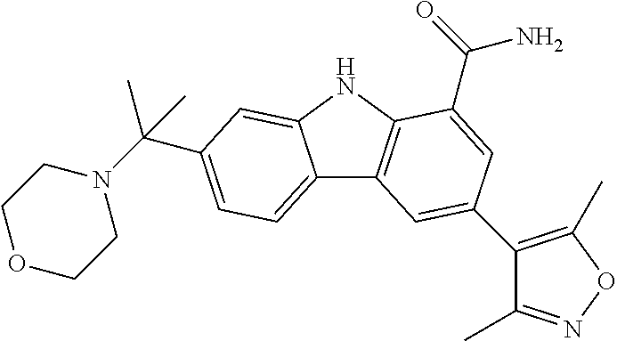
C12=CC=C(C(N3CCOCC3)(C)C)C=C1NC1=C2C=C(C2=C(C)ON=C2C)C=C1C(=O)N
